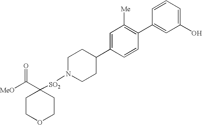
[MeO]C(=O)C1([SO2]N2CCC(C3=CC([Me])=C(C4=CC(O)=CC=C4)C=C3)CC2)CCOCC1
